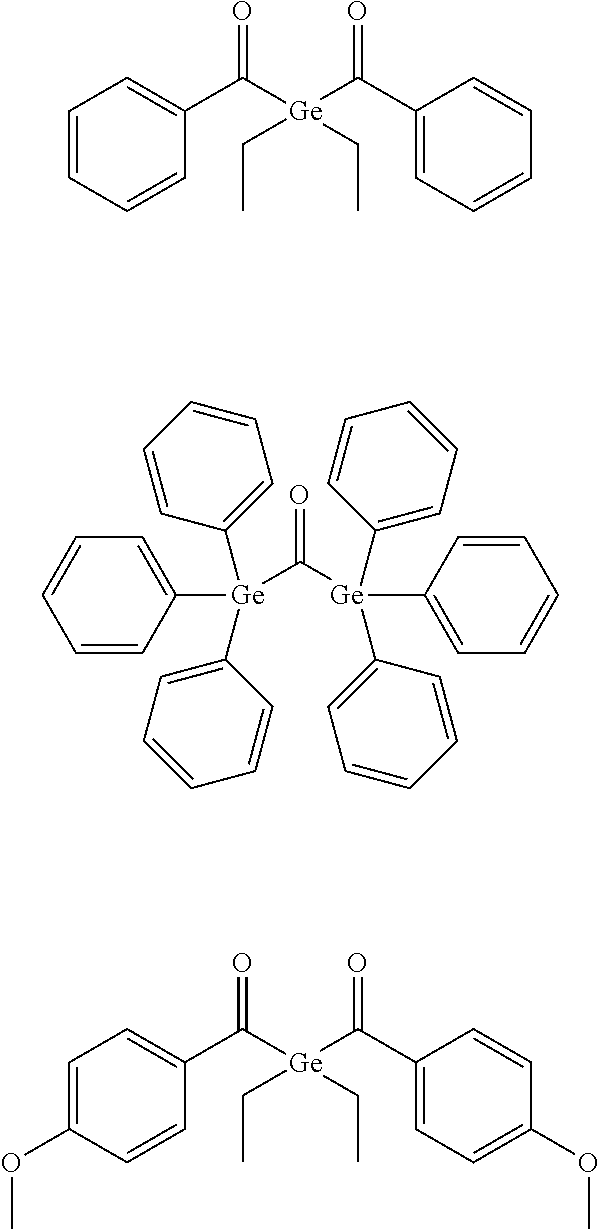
C1=CC=CC(C([Ge](C(C2=CC=CC=C2)=O)(CC)CC)=O)=C1.C1=CC=CC([Ge](C([Ge](C2=CC=CC=C2)(C2=CC=CC=C2)C2=CC=CC=C2)=O)(C2=CC=CC=C2)C2=CC=CC=C2)=C1.C1=C(OC)C=CC(C([Ge](C(C2=CC=C(OC)C=C2)=O)(CC)CC)=O)=C1
